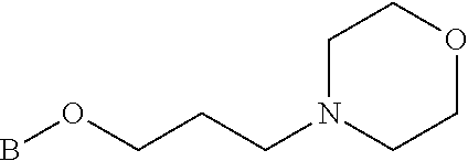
BOCCCN1CCOCC1
